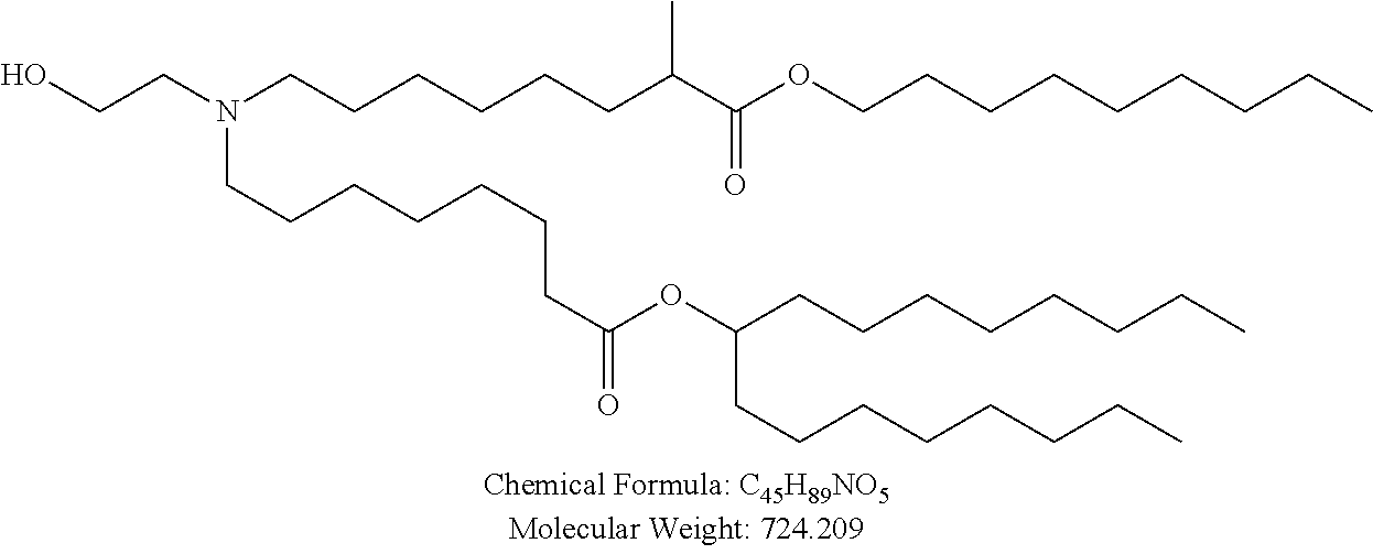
OCCN(CCCCCCC(C(OCCCCCCCCC)=O)C)CCCCCCCC(OC(CCCCCCCC)CCCCCCCC)=O
